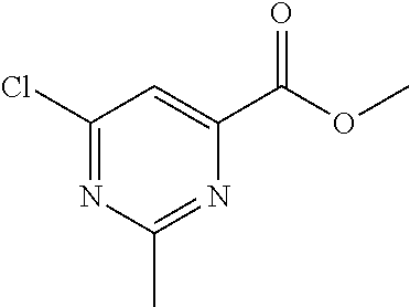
C1(Cl)=NC(C)=NC(C(OC)=O)=C1
